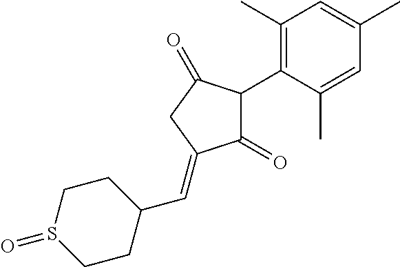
C1(=O)C(C2=C(C)C=C(C)C=C2C)C(=O)CC1=CC1CCS(=O)CC1
